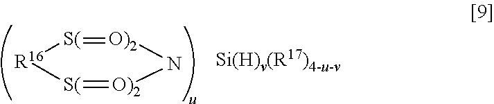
[R16]1[S(]=[O)2]N[O)2]=[S(]1
